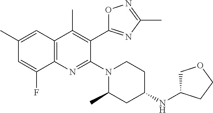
C12=C(C=C(C)C=C1F)C(C)=C(C1=NC(C)=NO1)C(N1CCC(NC3COCC3)CC1C)=N2
